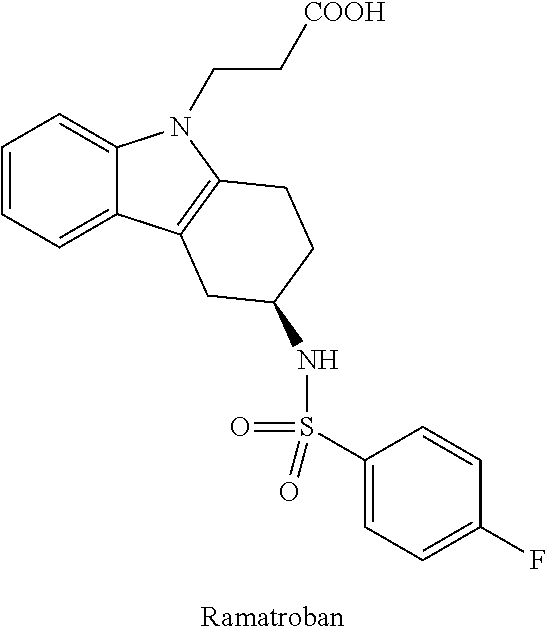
C1=CC=C2C(=C1)N(CC[COOH])C1=C2CC(NS(=O)(=O)C2=CC=C(F)C=C2)CC1
